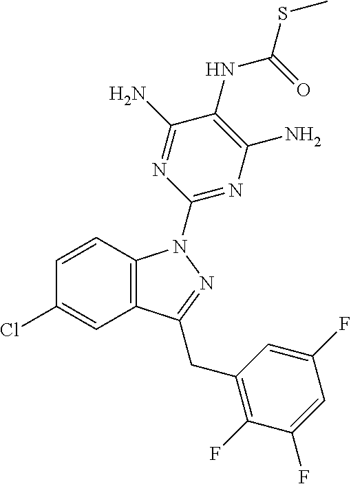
C1=CC2=C(C=C1Cl)C(CC1=C(F)C(F)=CC(F)=C1)=NN2C1=NC(N)=C(NC(SC)=O)C(N)=N1
